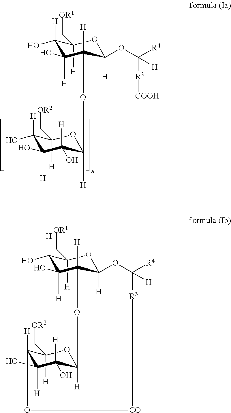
C1([H])(O)C(O)([H])C([H])(OC2([H])C([H])(O)C(O)([H])C([H])(O)C(C[OR2])([H])O2)C([H])(OC([R3][COOH])([R4])[H])OC1([H])C[OR1].C1([H])(O)C(O)([H])C2([H])C([H])(OC1([H])C[OR1])OC([R4])([H])[R3][CO]OC1([H])C(C[OR2])([H])OC([H])(C([H])(O)C1(O)[H])O2
